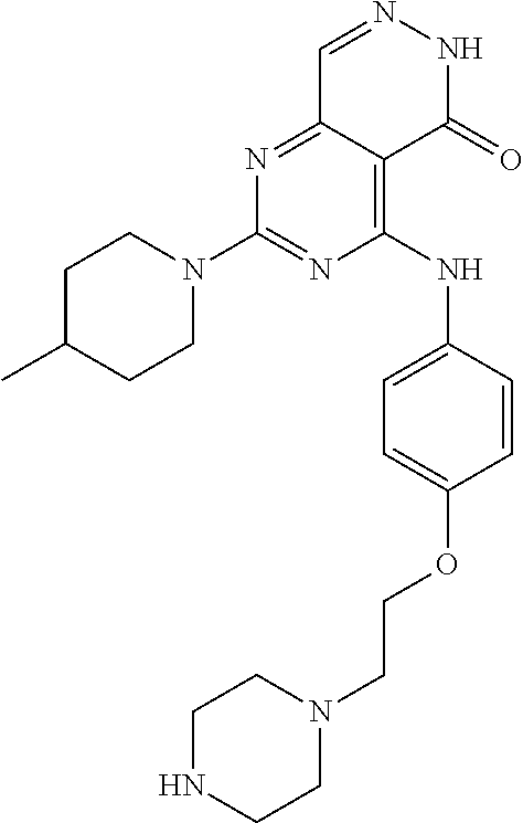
N1=C2C(=C(NC3=CC=C(OCCN4CCNCC4)C=C3)N=C1N1CCC(C)CC1)C(=O)NN=C2
